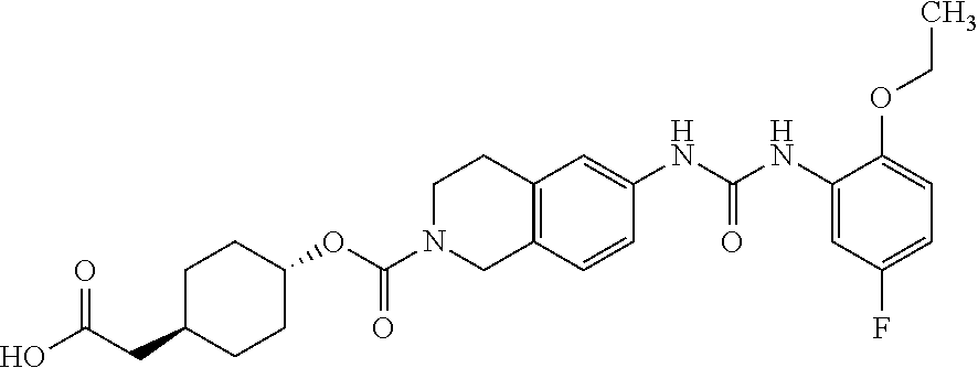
N(C1=CC2=C(C=C1)CN(C(OC1CCC(CC(=O)O)CC1)=O)CC2)C(NC1=CC(F)=CC=C1OCC)=O
